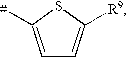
C1=C([#])SC([R9])=C1
